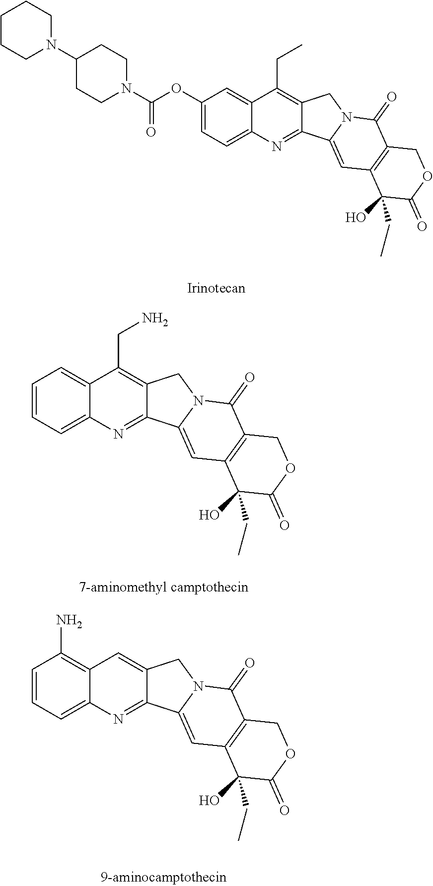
C1CCN(C2CCN(C(OC3=CC=C4C(=C3)C(CC)=C3C(=N4)C4=CC5=C(C(=O)N4C3)COC(=O)C5(O)CC)=O)CC2)CC1.C1=CC=C2C(=C1)C(CN)=C1C(=N2)C2=CC3=C(C(=O)N2C1)COC(=O)C3(O)CC.C1=CC=C2C(=C1N)C=C1C(=N2)C2=CC3=C(C(=O)N2C1)COC(=O)C3(O)CC
